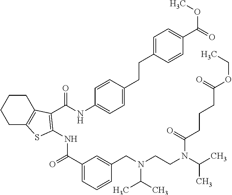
C1C2=C(CCC1)C(C(NC1=CC=C(CCC3=CC=C(C(=O)OC)C=C3)C=C1)=O)=C(NC(=O)C1=CC=CC(CN(CCN(C(C)C)C(CCCC(OCC)=O)=O)C(C)C)=C1)S2
